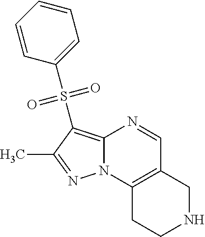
C12=C(S(C3=CC=CC=C3)(=O)=O)C(C)=NN1C1=C(C=N2)CNCC1
